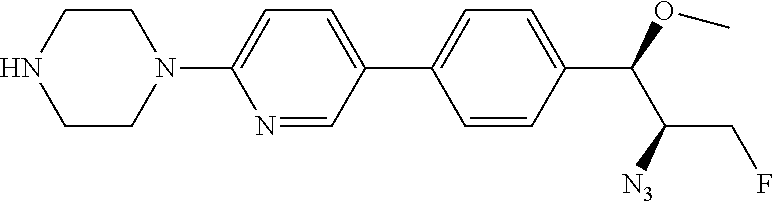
C1=CC(C(OC)C([N3])CF)=CC=C1C1=CC=C(N2CCNCC2)N=C1
